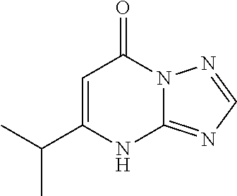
C12=NC=NN1C(=O)C=C(C(C)C)N2
